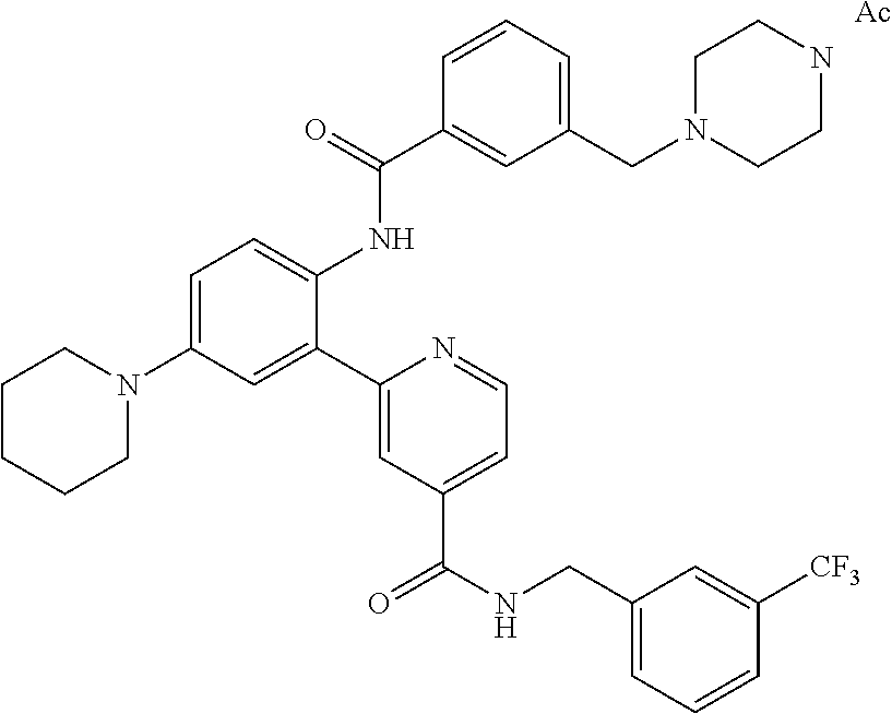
C1CCCN(C2=CC=C(NC(C3=CC(CN4CCNCC4)=CC=C3)=O)C(C3=CC(C(NCC4=CC=CC([CF3])=C4)=O)=CC=N3)=C2)C1.[Ac]
